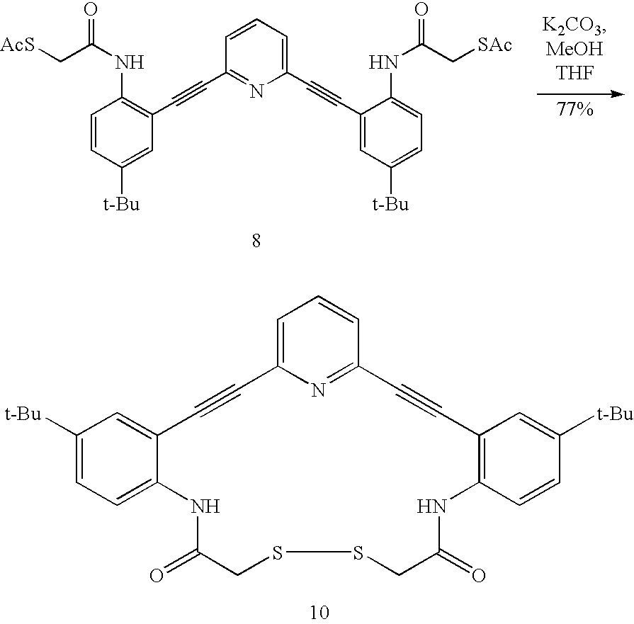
C1=C(C#CC2=CC([t-Bu])=CC=C2NC(C[SAc])=O)N=C(C#CC2=C(NC(=O)C[AcS])C=CC([t-Bu])=C2)C=C1.C1=CC=C2N=C1C#CC1=C(C=CC([t-Bu])=C1)NC(=O)CSSCC(=O)NC1=CC=C([t-Bu])C=C1C#C2
